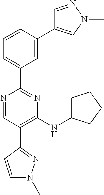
N1=CC(C2=NN(C)C=C2)=C(NC2CCCC2)N=C1C1=CC=CC(C2=CN(C)N=C2)=C1
